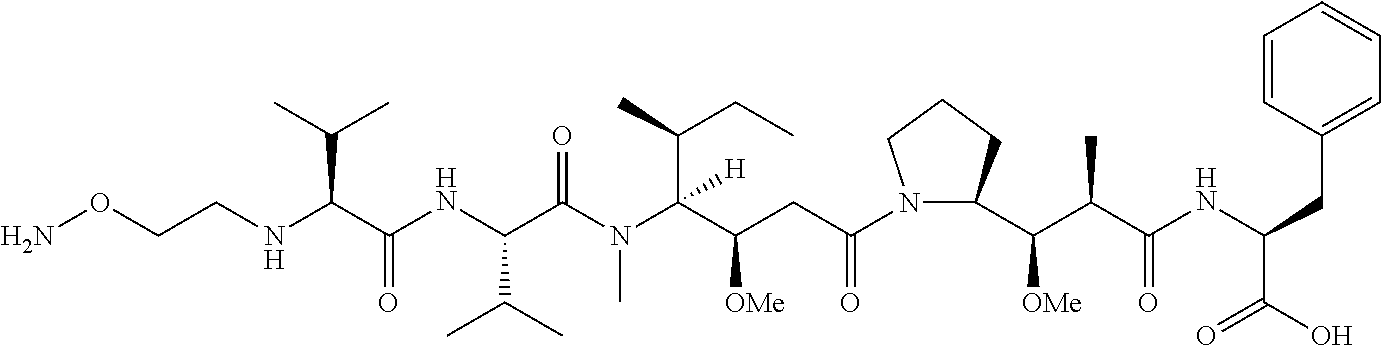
NOCCNC(C(NC(C(N(C(C(CC(N1C(C(C(C(NC(C(O)=O)CC2=CC=CC=C2)=O)C)[OMe])CCC1)=O)[OMe])(C(CC)C)[H])C)=O)C(C)C)=O)C(C)C
